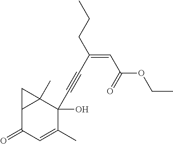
C12C(C)(C(O)(C#CC(=CC(=O)OCC)CCC)C(C)=CC1=O)C2
